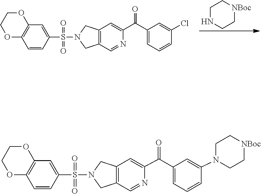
C1CNCC[NBoc]1.C12=C(OCCO1)C=C(S(=O)(=O)N1CC3=C(C=C(C(C4=CC=CC(Cl)=C4)=O)N=C3)C1)C=C2.C1=C(S(=O)(=O)N2CC3=C(C=C(C(C4=CC=CC(N5CC[NBoc]CC5)=C4)=O)N=C3)C2)C=CC2=C1OCCO2
